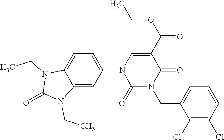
C1=C2C(=CC(N3C(=O)N(CC4=CC=CC(Cl)=C4Cl)C(=O)C(C(OCC)=O)=C3)=C1)N(CC)C(=O)N2CC
